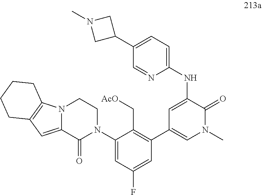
C1=C(NC2=CC=C(C3CN(C)C3)C=N2)C(=O)N(C)C=C1C1=C(C[AcO])C(N2CCN3C(=CC4=C3CCCC4)C2=O)=CC(F)=C1
